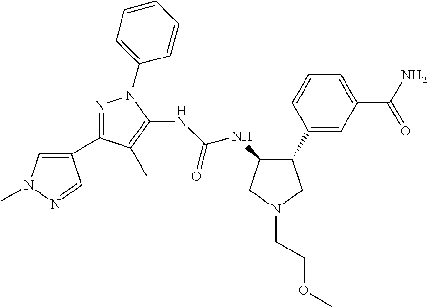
C1(C2=NN(C3=CC=CC=C3)C(NC(=O)NC3C(C4=CC(C(=O)N)=CC=C4)CN(CCOC)C3)=C2C)=CN(C)N=C1
